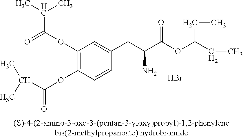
C1(OC(=O)C(C)C)=C(OC(C(C)C)=O)C=CC(CC(C(OC(CC)CC)=O)N)=C1.Br
